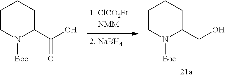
C1CN([Boc])C(CO)CC1.C1CN([Boc])C(C(O)=O)CC1
